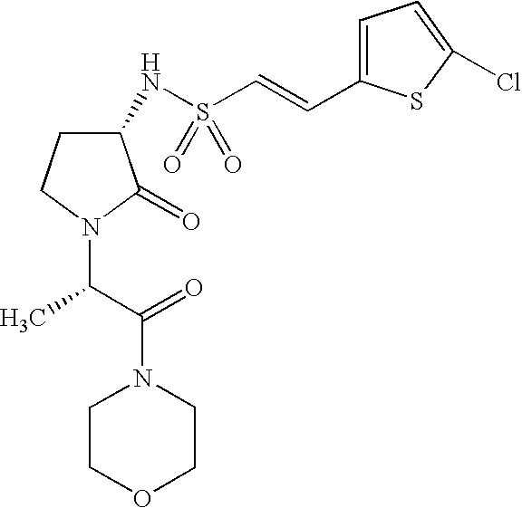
C1COCCN1C(C(N1C(=O)C(NS(C=CC2=CC=C(Cl)S2)(=O)=O)CC1)C)=O
